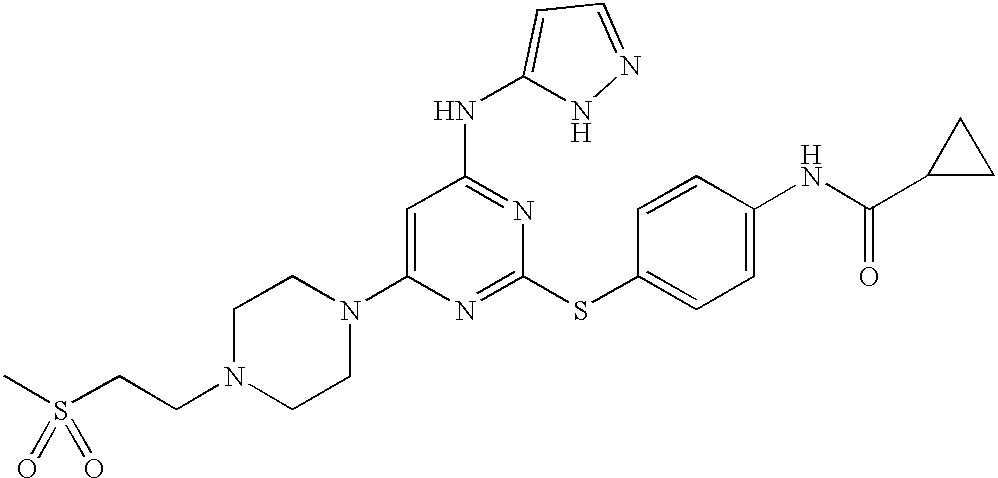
C1(N2CCN(CCS(C)(=O)=O)CC2)=CC(NC2=CC=NN2)=NC(SC2=CC=C(NC(=O)C3CC3)C=C2)=N1
